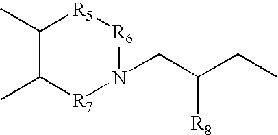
C(C(CC)[R8])N1[R7]C(C)C(C)[R5][R6]1
